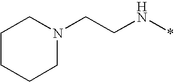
C1CCCN(CCN*)C1
